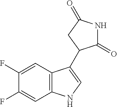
C1=C(F)C(F)=CC2=C1C(C1C(=O)NC(=O)C1)=CN2
